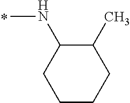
C1(NC)CCCCC1C
